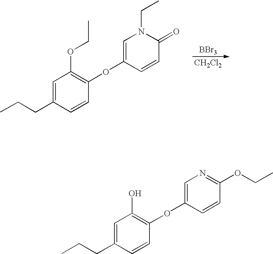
[BBr3].[CH2Cl2].C1=C(CCC)C=CC(OC2=CN(CC)C(=O)C=C2)=C1OCC.C1=C(CCC)C=CC(OC2=CN=C(OCC)C=C2)=C1O
